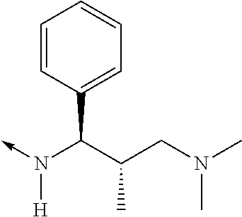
N([H])(C(C1=CC=CC=C1)C(CN(C)C)C)->C
